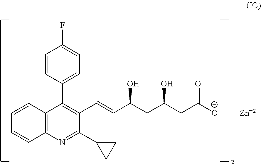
C12=C(N=C(C3CC3)C(C=CC(CC(O)CC([O-])=O)O)=C1C1=CC=C(F)C=C1)C=CC=C2.[Zn]
